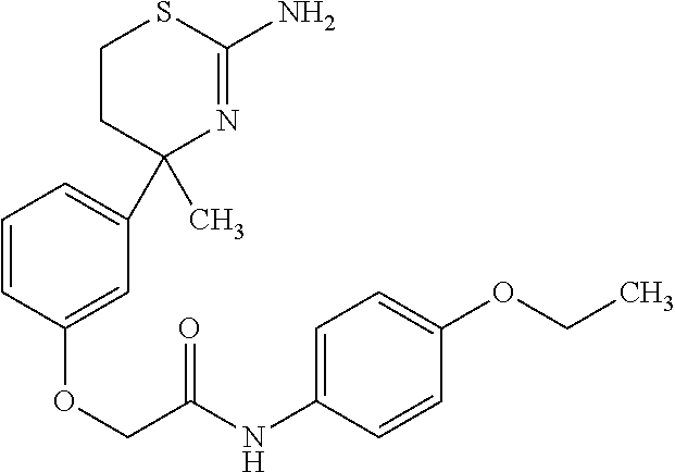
C1=CC(OCC(NC2=CC=C(OCC)C=C2)=O)=CC(C2(C)N=C(N)SCC2)=C1
